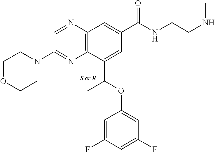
C12=C(N=CC(N3CCOCC3)=N1)C=C(C(NCCNC)=O)C=C2C(OC1=CC(F)=CC(F)=C1)C
